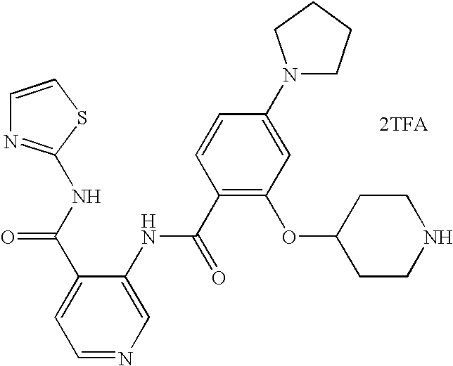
N(C(C1=CC=NC=C1NC(C1=C(OC2CCNCC2)C=C(N2CCCC2)C=C1)=O)=O)C1=NC=CS1.[2TFA]
